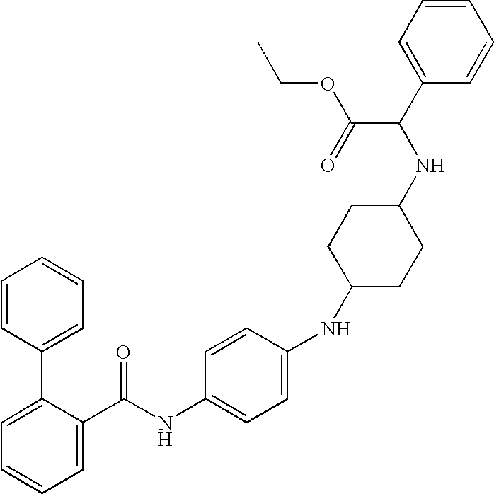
C1=C(C(NC2=CC=C(NC3CCC(NC(C4=CC=CC=C4)C(=O)OCC)CC3)C=C2)=O)C(C2=CC=CC=C2)=CC=C1
